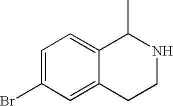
C1=C(Br)C=C2C(=C1)C(C)NCC2
